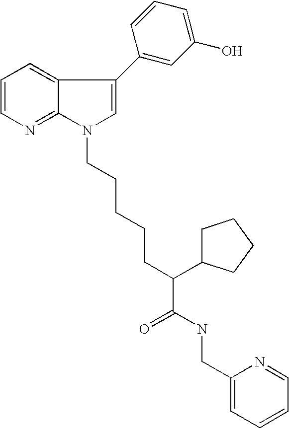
C1=CN=C2C(=C1)C(C1=CC(O)=CC=C1)=CN2CCCCCC(C(=O)NCC1=CC=CC=N1)C1CCCC1
